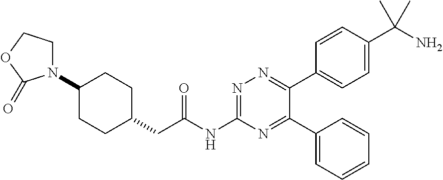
C1(N2CCOC2=O)CCC(CC(NC2=NN=C(C3=CC=C(C(N)(C)C)C=C3)C(C3=CC=CC=C3)=N2)=O)CC1
